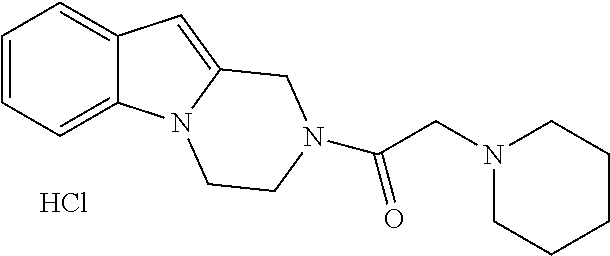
Cl.C1=CC=C2C(=C1)C=C1N2CCN(C(CN2CCCCC2)=O)C1
